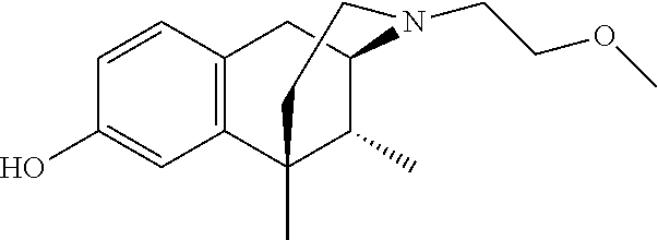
C12=C(C=CC(O)=C1)CC1C(C)C2(C)CCN1CCOC
